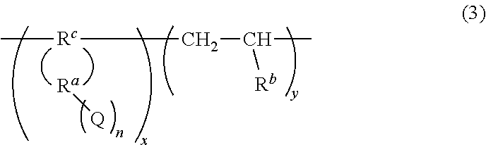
C[Rc]CC(C)[Rb].[Ra][Q]
